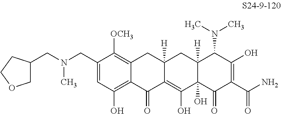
C1=C(CN(CC2COCC2)C)C([OCH3])=C2C(=C1O)C(=O)C1=C(O)C3(O)C([H])(CC1([H])C2)C(N(C)C)C(O)=C(C(N)=O)C3=O
